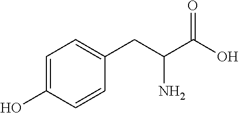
C(C(C(O)=O)N)C1=CC=C(O)C=C1
